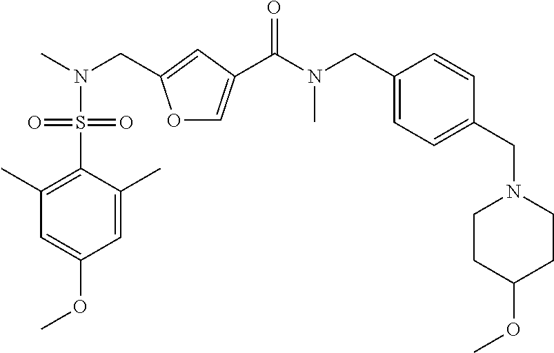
O1C=C(C(N(CC2=CC=C(CN3CCC(OC)CC3)C=C2)C)=O)C=C1CN(C)S(C1=C(C)C=C(OC)C=C1C)(=O)=O
